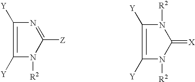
C1([Y])=C([Y])N=C([Z])N1[R2].C1([Y])=C([Y])N([R2])C(=[X])N1[R2]
